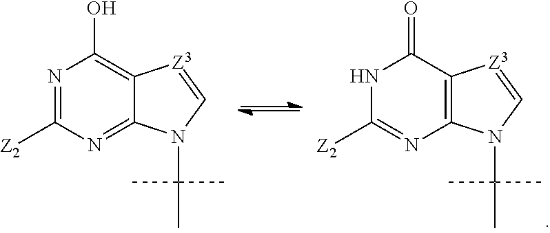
N1=C([Z2])N=C2C(=C1O)[Z3]=CN2C(C)(C)C.N1C([Z2])=NC2=C(C1=O)[Z3]=CN2C(C)(C)C
